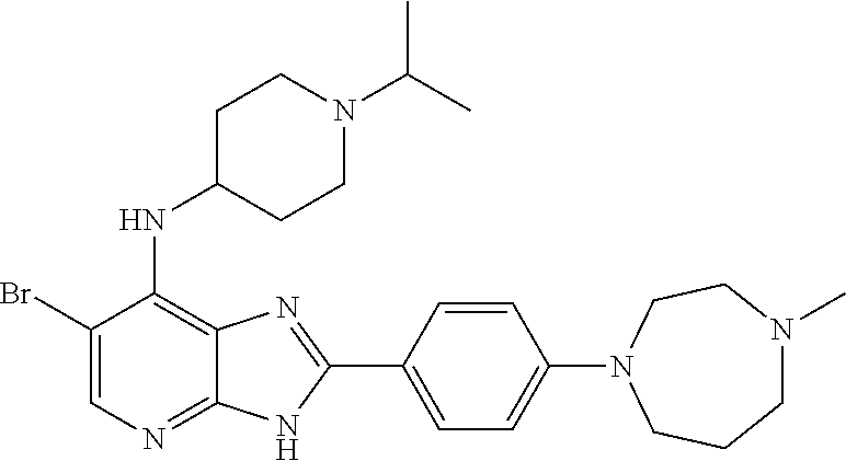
C1(Br)=CN=C2C(=C1NC1CCN(C(C)C)CC1)N=C(C1=CC=C(N3CCCN(C)CC3)C=C1)N2
